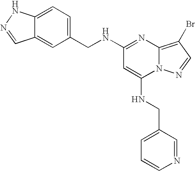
C1=CN=CC(CNC2=CC(NCC3=CC=C4C(=C3)C=NN4)=NC3=C(Br)C=NN23)=C1
